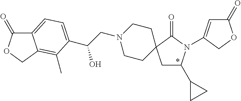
C1C(C2CC2)N(C2=CC(=O)OC2)C(=O)C12CCN(CC(O)C1=CC=C3C(=O)OCC3=C1C)CC2
